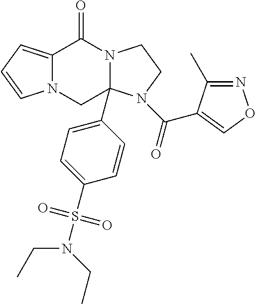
C12=CC=CN1CC1(C3=CC=C(S(N(CC)CC)(=O)=O)C=C3)N(C2=O)CCN1C(=O)C1=CON=C1C
